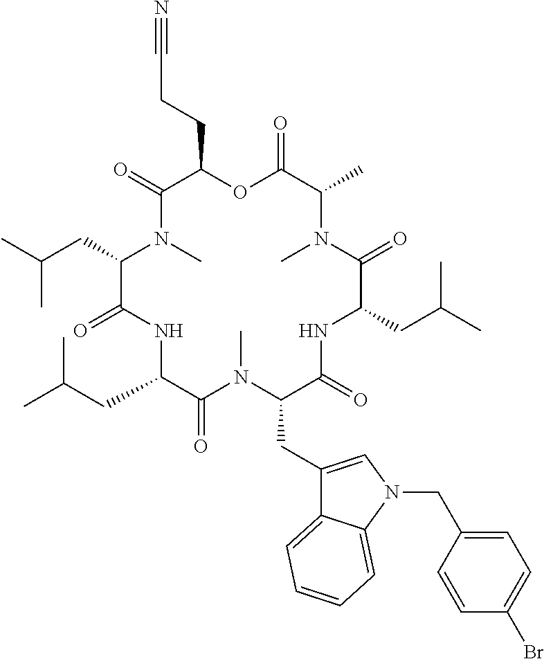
O=C1C(CCC#N)OC(=O)C(C)N(C)C(=O)C(CC(C)C)NC(=O)C(CC2=CN(CC3=CC=C(Br)C=C3)C3=CC=CC=C23)N(C)C(=O)C(CC(C)C)NC(=O)C(CC(C)C)N1C
